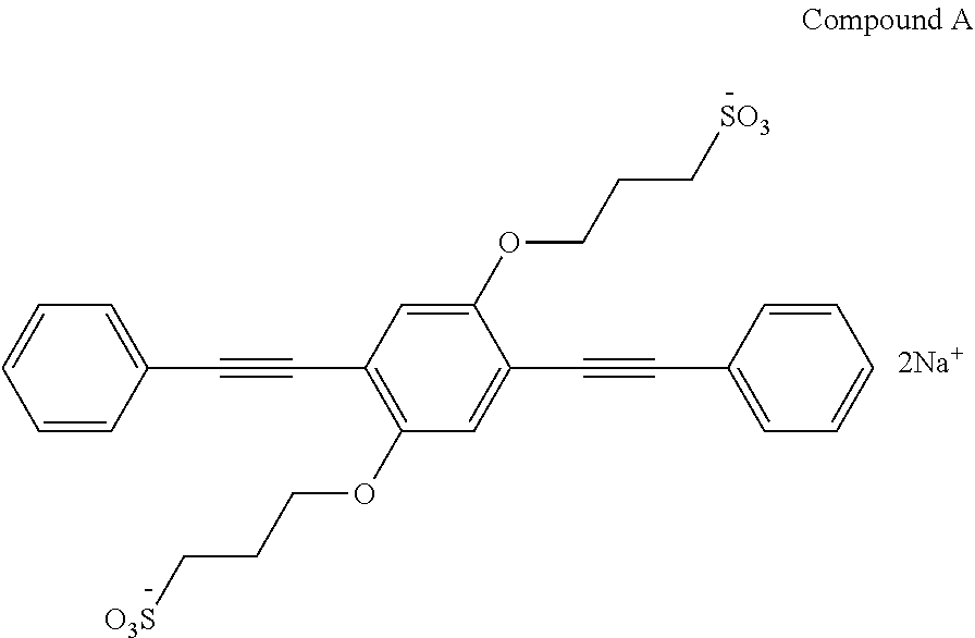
C1=C(C#CC2=C(OCCC[O3S])C=C(C#CC3=CC=CC=C3)C(OCCC[SO3])=C2)C=CC=C1
